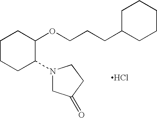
C1CCC(N2CC(=O)CC2)C(OCCCC2CCCCC2)C1.Cl
